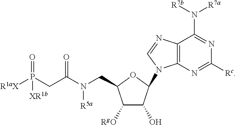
C1([RgO])C(O)C(N2C3=C(C(N([R7b])[R7a])=NC([Rc])=N3)N=C2)OC1CN(C(CP(=O)([R1aX])[XR1b])=O)[R5a]
